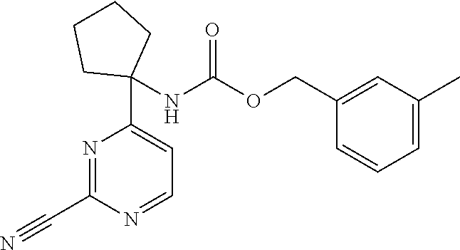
N1=C(C#N)N=CC=C1C1(NC(OCC2=CC(C)=CC=C2)=O)CCCC1
